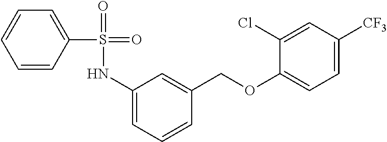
C1(NS(=O)(=O)C2=CC=CC=C2)=CC=CC(COC2=CC=C([CF3])C=C2Cl)=C1
